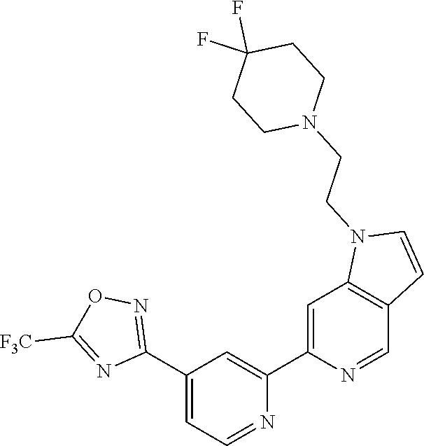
N1=CC=C(C2=NOC([F3C])=N2)C=C1C1=CC2=C(C=N1)C=CN2CCN1CCC(F)(F)CC1
